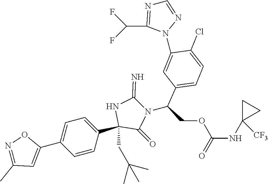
C1(C2=CC(C)=NO2)=CC=C(C2(CC(C)(C)C)C(=O)N(C(C3=CC=C(Cl)C(N4C(C(F)F)=NC=N4)=C3)COC(=O)NC3([CF3])CC3)C(=N)N2)C=C1
